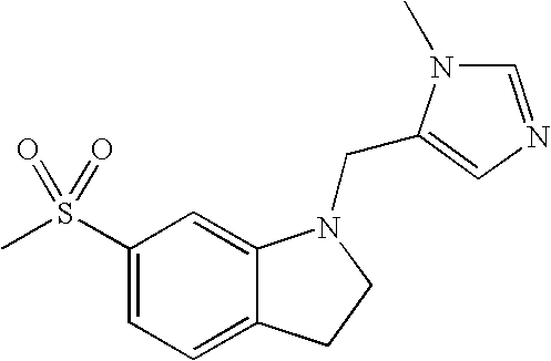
C1(S(C)(=O)=O)=CC=C2C(=C1)N(CC1=CN=CN1C)CC2
